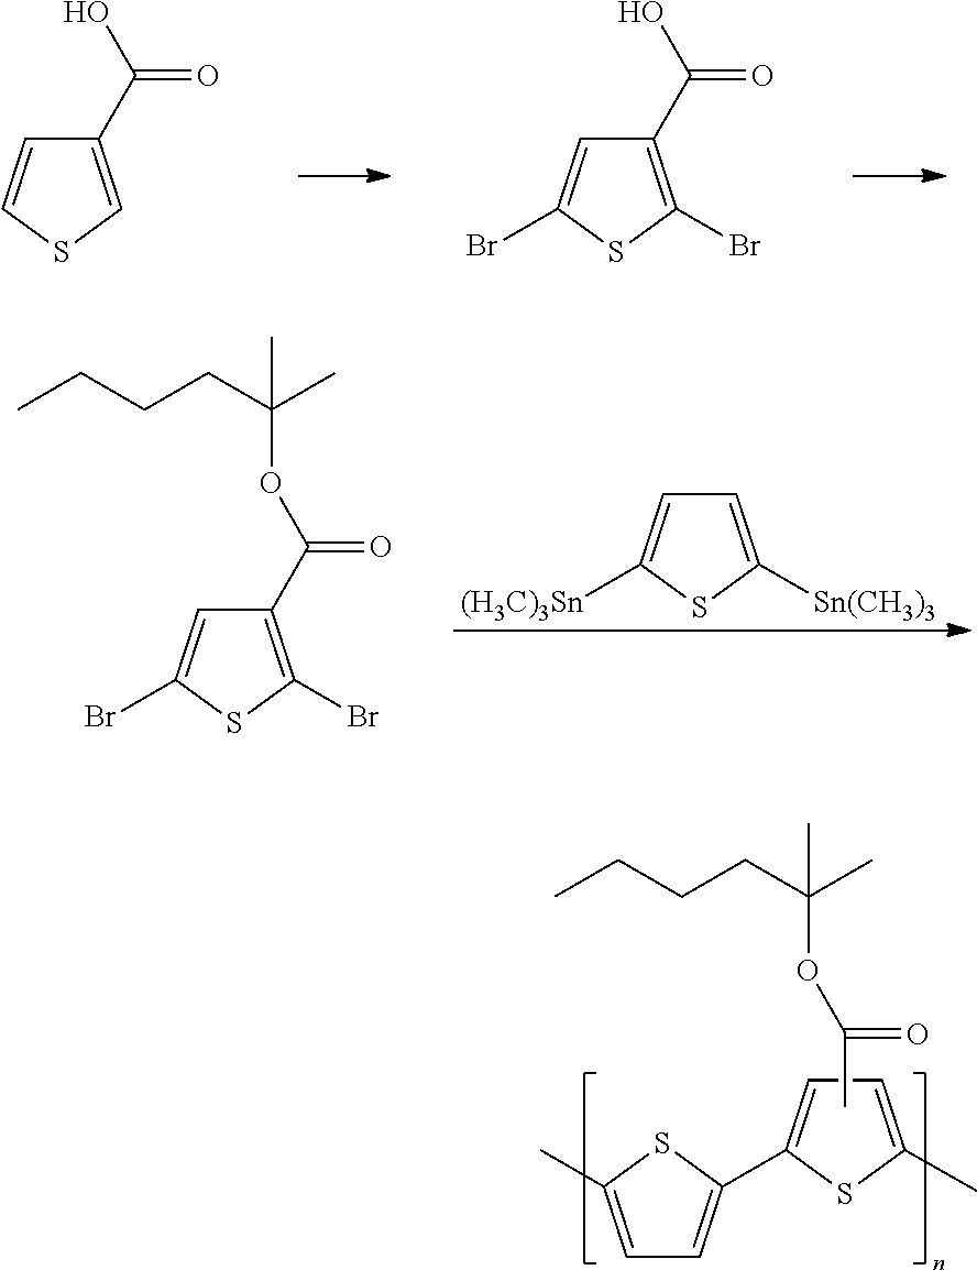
C1(C(O)=O)=CSC=C1.C1(C(O)=O)=C(Br)SC(Br)=C1.C1=C([Sn(CH3)3])SC([(H3C)3Sn])=C1.C1(C(OC(CCCC)(C)C)=O)=C(Br)SC(Br)=C1.C1=C(C)SC(C2=CC=C(C)S2)=C1.CC(=O)OC(CCCC)(C)C
